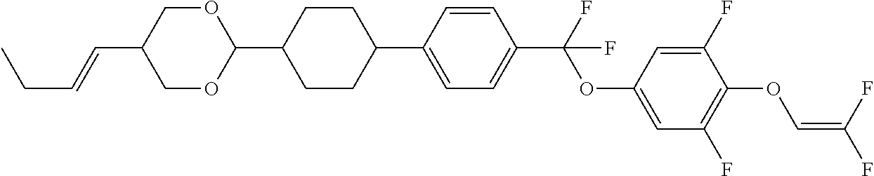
C1OC(C2CCC(C3=CC=C(C(F)(OC4=CC(F)=C(OC=C(F)F)C(F)=C4)F)C=C3)CC2)OCC1C=CCC
